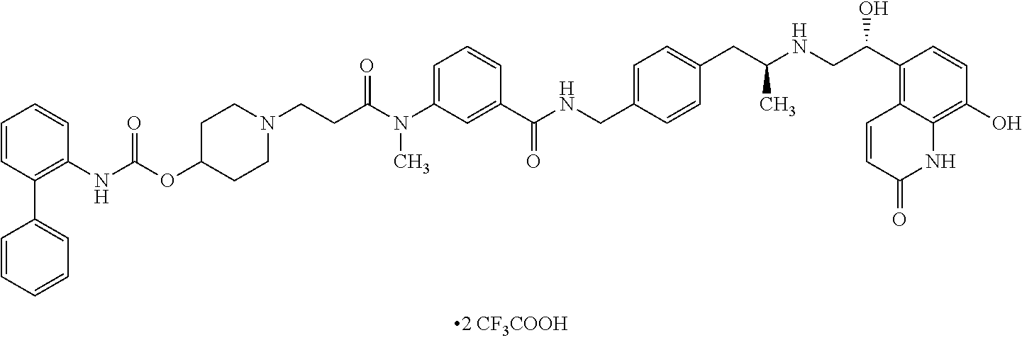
C1=CC(C2=CC=CC=C2)=C(NC(=O)OC2CCN(CCC(N(C3=CC=CC(C(NCC4=CC=C(CC(NCC(C5=C6C(=C(O)C=C5)NC(=O)C=C6)O)C)C=C4)=O)=C3)C)=O)CC2)C=C1
